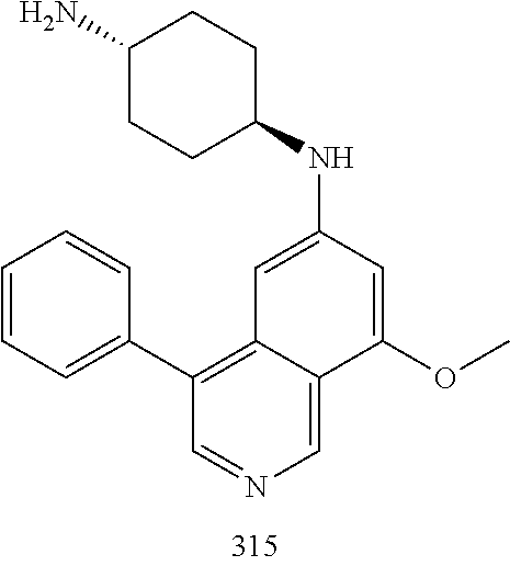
C1(C2=C3C=C(NC4CCC(N)CC4)C=C(OC)C3=CN=C2)=CC=CC=C1
